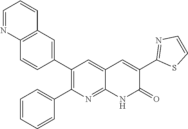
C12=C(C=C(C3=C(C4=CC=CC=C4)N=C4C(=C3)C=C(C3=NC=CS3)C(=O)N4)C=C1)C=CC=N2
